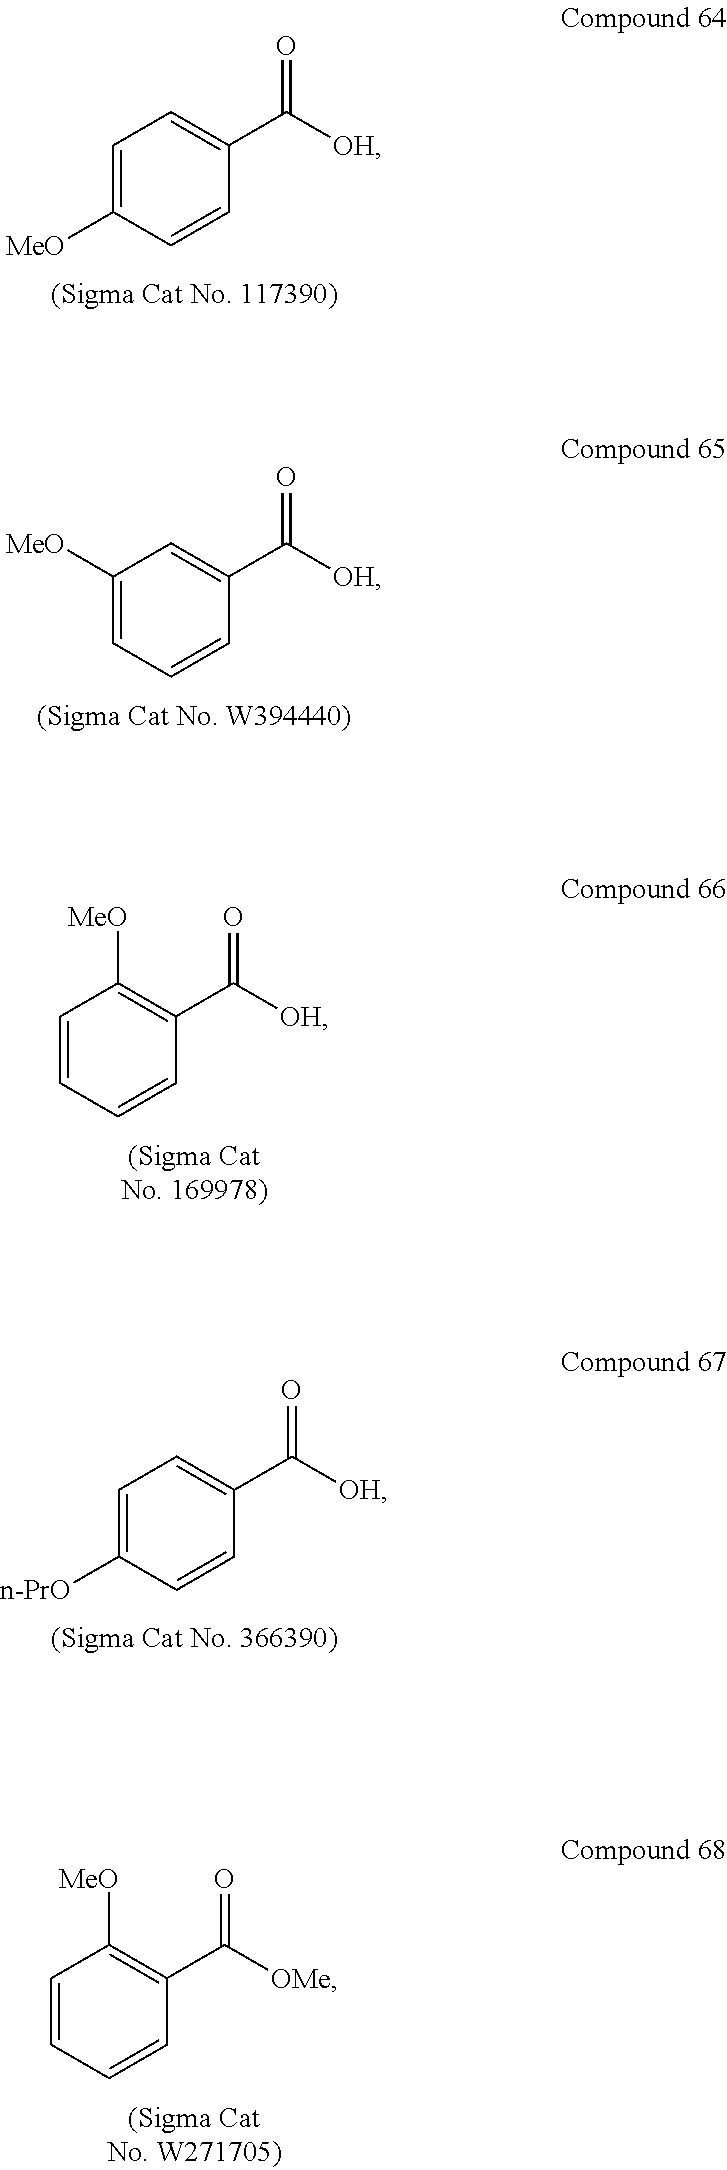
C1=C([MeO])C=CC(C([OH])=O)=C1.C1([MeO])=CC=CC(C([OH])=O)=C1.C1=CC=CC(C([OH])=O)=C1[MeO].C1=C([n-PrO])C=CC(C([OH])=O)=C1.C1=CC=CC(C([OMe])=O)=C1[MeO]
